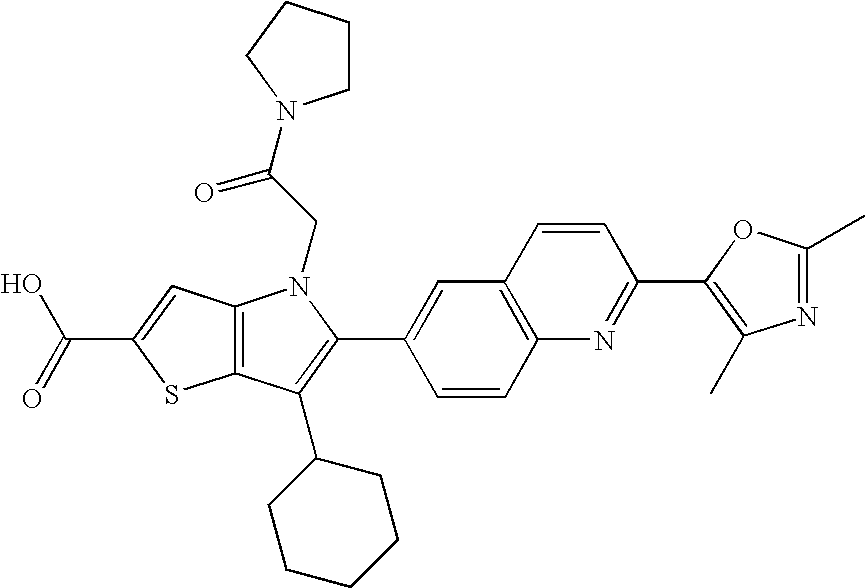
C(C1=CC2=C(S1)C(C1CCCCC1)=C(C1=CC3=C(C=C1)N=C(C1=C(C)N=C(C)O1)C=C3)N2CC(=O)N1CCCC1)(=O)O
